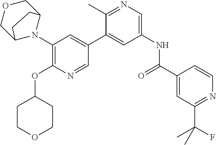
C1(N2C3COCC2CC3)=C(OC2CCOCC2)N=CC(C2=CC(NC(C3=CC(C(F)(C)C)=NC=C3)=O)=CN=C2C)=C1
